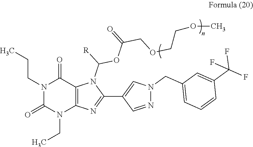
N1(CCC)C(=O)N(CC)C2=C(C1=O)N(C(OC(=O)COCCOC)[R])C(C1=CN(CC3=CC=CC(C(F)(F)F)=C3)N=C1)=N2
